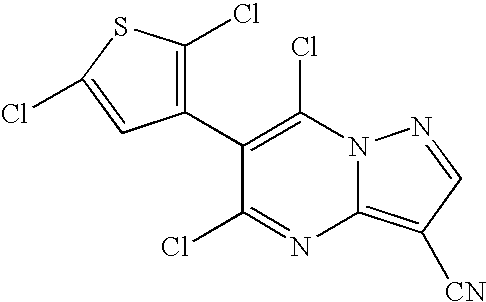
C1(C2=C(Cl)N3C(=C([CN])C=N3)N=C2Cl)=C(Cl)SC(Cl)=C1
